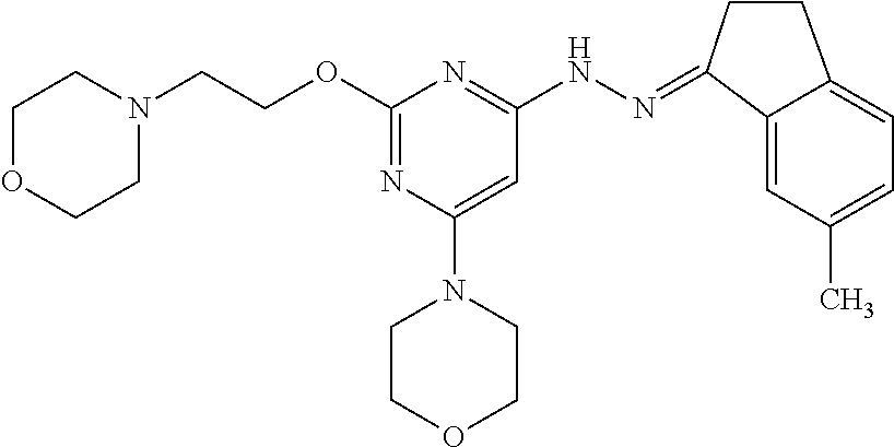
O(C1=NC(N2CCOCC2)=CC(NN=C2C3=CC(C)=CC=C3CC2)=N1)CCN1CCOCC1
